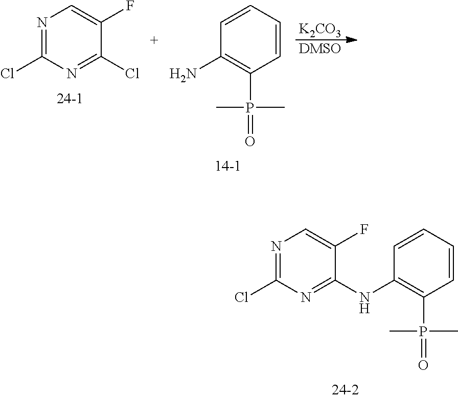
[K2CO3].[DMSO].C1(N)=C(P(=O)(C)C)C=CC=C1.C1(Cl)=NC=C(F)C(Cl)=N1.C1(Cl)=NC=C(F)C(NC2=C(P(=O)(C)C)C=CC=C2)=N1
